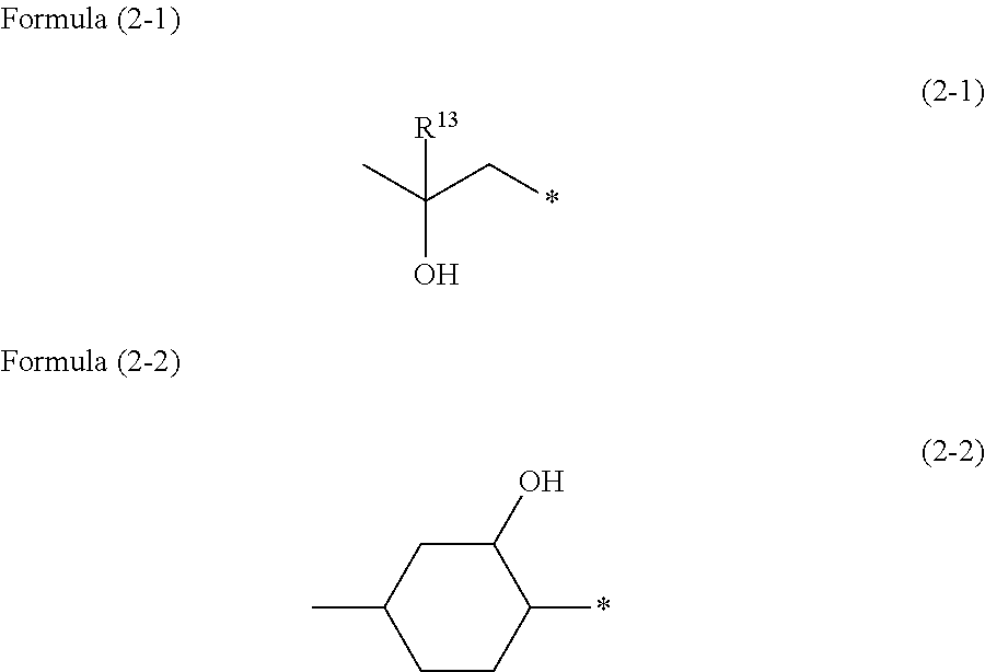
CC(C*)(O)[R13].C1CC(*)C(O)CC1C
